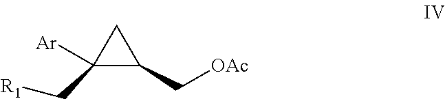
C1(C[OAc])C([Ar])(C[R1])C1
